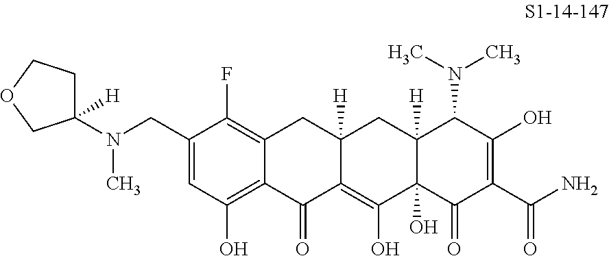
C1(CN(C)C2([H])CCOC2)=CC(O)=C2C(=C1F)CC1([H])C(=C(O)C3(O)C([H])(C1)C(N(C)C)C(O)=C(C(N)=O)C3=O)C2=O
